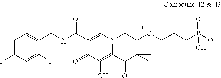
C1=C(F)C=C(F)C(CNC(C2=CN3C(=C(O)C2=O)C(=O)C(C)(C)C(OCCCP(O)(=O)O)C3)=O)=C1
